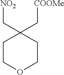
C1COCCC1(C[COOMe])C[NO2]
